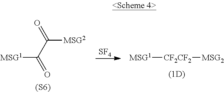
[MSG1]C(C(=O)[MSG2])=O.[(S6)].[SF4].[MSG1][CF2CF2][MSG2]
